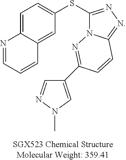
C1=C2C(=CC(SC3=NN=C4N3N=C(C3=CN(C)N=C3)C=C4)=C1)C=CC=N2
